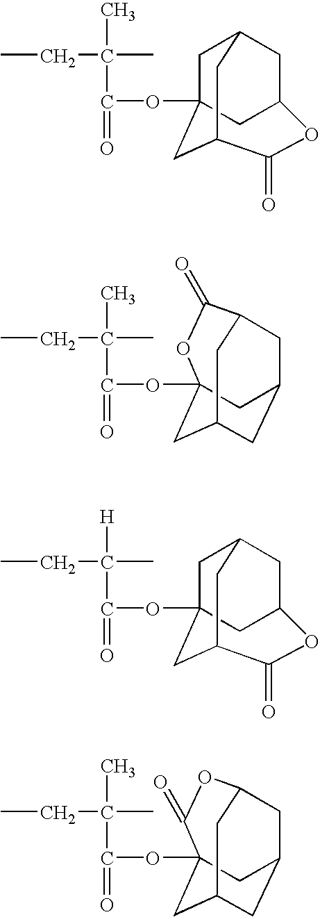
CCC(C)(C)C(=O)OC12CC3CC(C1)OC(=O)C(C2)C3.CCC(C)(C)C(=O)OC12OC(=O)C3CC(CC(C1)C3)C2.CCC([H])(C)C(=O)OC12CC3CC(C1)OC(=O)C(C2)C3.CCC(C)(C)C(=O)OC12C(=O)OC3CC(CC(C1)C3)C2
